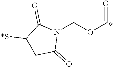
C(OCN1C(=O)C([*S])CC1=O)=O
